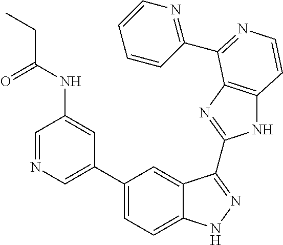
C1(C2=CN=CC(NC(=O)CC)=C2)=CC=C2C(=C1)C(C1=NC3=C(N1)C=CN=C3C1=NC=CC=C1)=NN2
